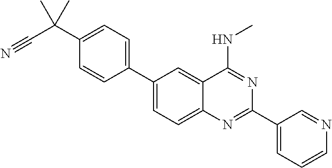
C1(C2=CC=C(C(C#N)(C)C)C=C2)=CC=C2C(=C1)C(NC)=NC(C1=CC=CN=C1)=N2
